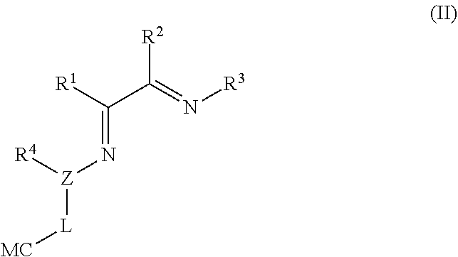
[R1]C(C(=N[R3])[R2])=N[Z]([R4])[L][MC]
